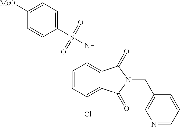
C1=CC(Cl)=C2C(=C1NS(C1=CC=C([MeO])C=C1)(=O)=O)C(=O)N(CC1=CN=CC=C1)C2=O
